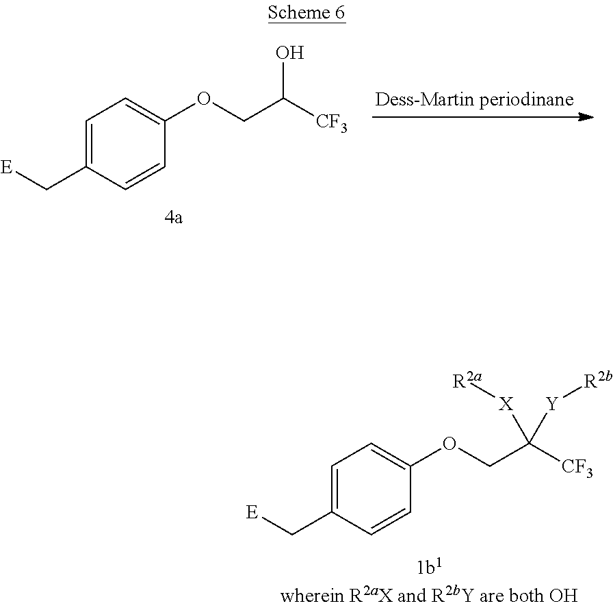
C1(OCC([CF3])O)=CC=C(C[E])C=C1.C1(OCC([CF3])([Y][R2b])[X][R2a])=CC=C(C[E])C=C1
